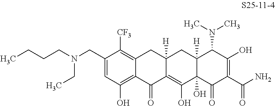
C1(CN(CCCC)CC)=CC(O)=C2C(=C1[CF3])CC1([H])C(=C(O)C3(O)C([H])(C1)C(N(C)C)C(O)=C(C(N)=O)C3=O)C2=O
